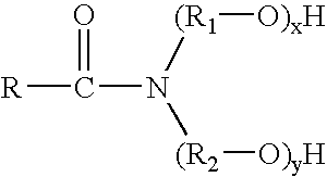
[R]C(N([(R2][O)yH])[(R1][O)xH])=O
